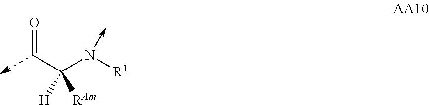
C(C(N([R1])->C)([RAm])[H])=O
